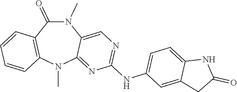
N1(C)C(=O)C2=C(N(C)C3=NC(NC4=CC=C5C(=C4)CC(=O)N5)=NC=C13)C=CC=C2
